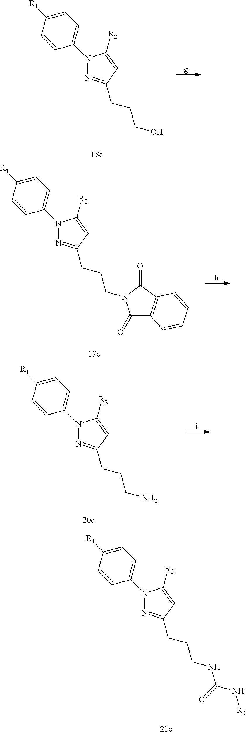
N1(C2=CC=C([R1])C=C2)N=C(CCCNC(N[R3])=O)C=C1[R2].N1(C2=CC=C([R1])C=C2)N=C(CCCO)C=C1[R2].N1(C2=CC=C([R1])C=C2)N=C(CCCN2C(=O)C3=C(C2=O)C=CC=C3)C=C1[R2].[h].N1(C2=CC=C([R1])C=C2)N=C(CCCN)C=C1[R2].[i]
